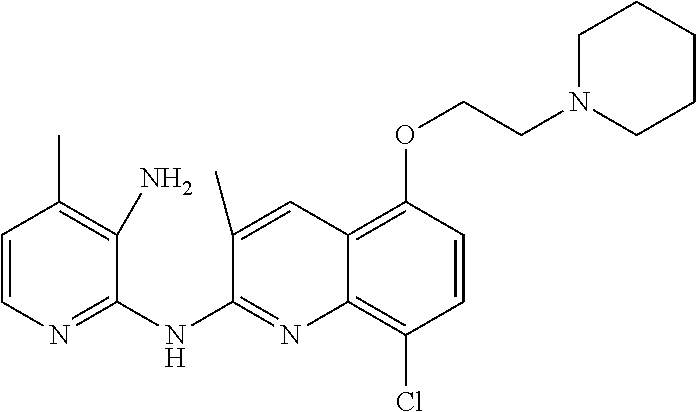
C1=CN=C(NC2=NC3=C(Cl)C=CC(OCCN4CCCCC4)=C3C=C2C)C(N)=C1C
